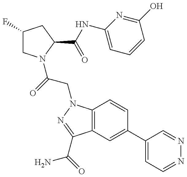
C1(F)CN(C(=O)CN2C3=C(C(C(N)=O)=N2)C=C(C2=CC=NN=C2)C=C3)C(C(NC2=CC=CC(O)=N2)=O)C1
